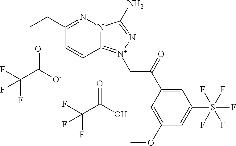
C12=[N+](CC(C3=CC(S(F)(F)(F)(F)F)=CC(OC)=C3)=O)N=C(N)N1N=C(CC)C=C2.FC(C([O-])=O)(F)F.FC(C(O)=O)(F)F
